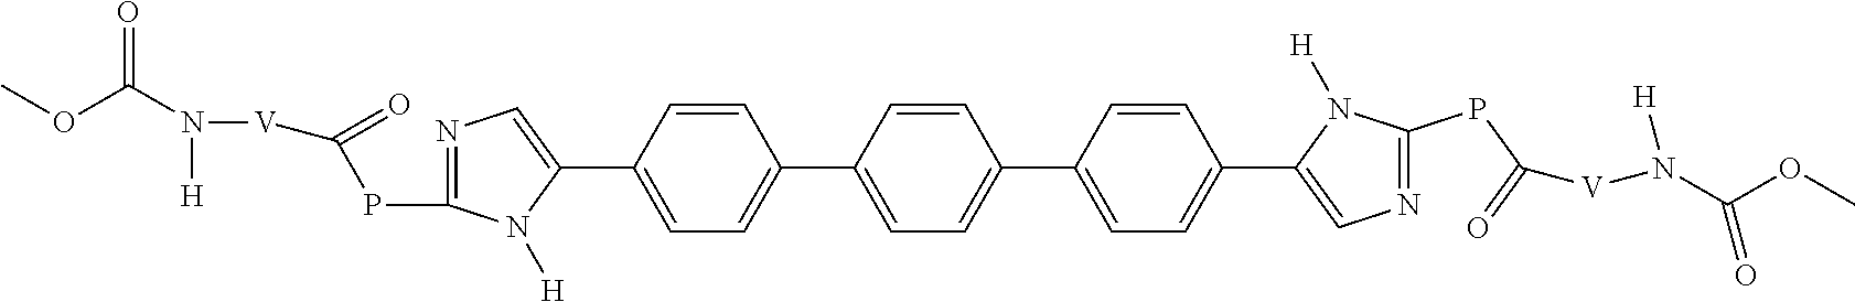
C1=C(C2=CN=C(PC([V]N(C(OC)=O)[H])=O)N2[H])C=CC(C2=CC=C(C3=CC=C(C4=CN=C(PC(=O)[V]N(C(OC)=O)[H])N4[H])C=C3)C=C2)=C1
